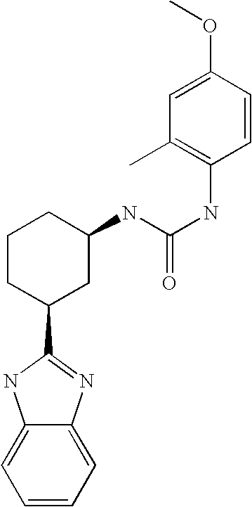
C1=CC=C2C(=C1)NC(C1CC(NC(NC3=C(C)C=C(OC)C=C3)=O)CCC1)=N2
